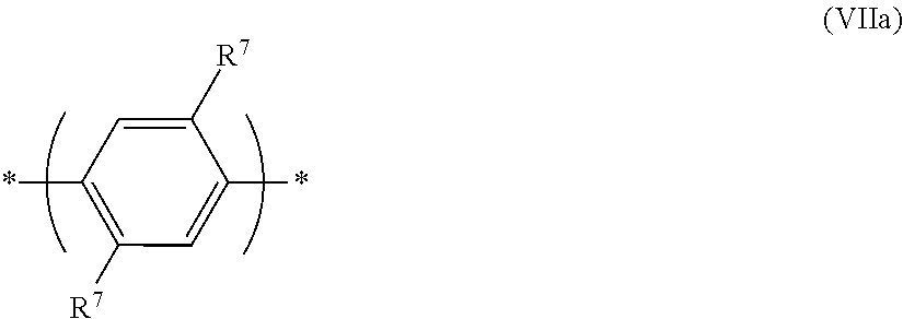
C1([R7])=CC(*)=C([R7])C=C1*
